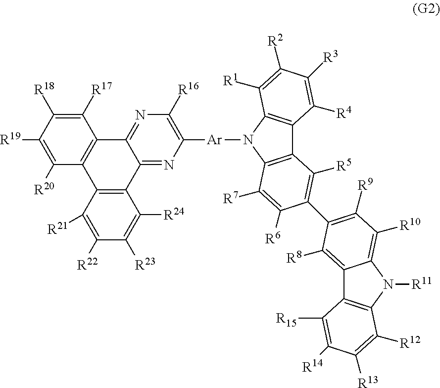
C1([R17])=C([R18])C([R19])=C([R20])C2=C1C1=NC([R16])=C([Ar]N3C4=C(C5=C3C([R1])=C([R2])C([R3])=C5[R4])C([R5])=C(C3=C([R9])C([R10])=C5C(=C3[R8])C3=C(N5[R11])C([R12])=C([R13])C([R14])=C3[R15])C([R6])=C4[R7])N=C1C1=C2C([R21])=C([R22])C([R23])=C1[R24]
